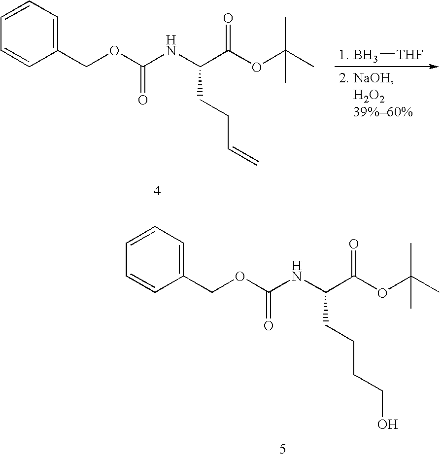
N(C(C(OC(C)(C)C)=O)CCCCO)C(OCC1=CC=CC=C1)=O.N(C(C(OC(C)(C)C)=O)CCC=C)C(OCC1=CC=CC=C1)=O.[1. BH3][THF]
